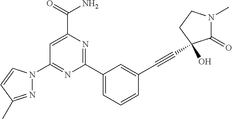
C1(N2N=C(C)C=C2)=NC(C2=CC=CC(C#CC3(O)C(=O)N(C)CC3)=C2)=NC(C(=O)N)=C1
